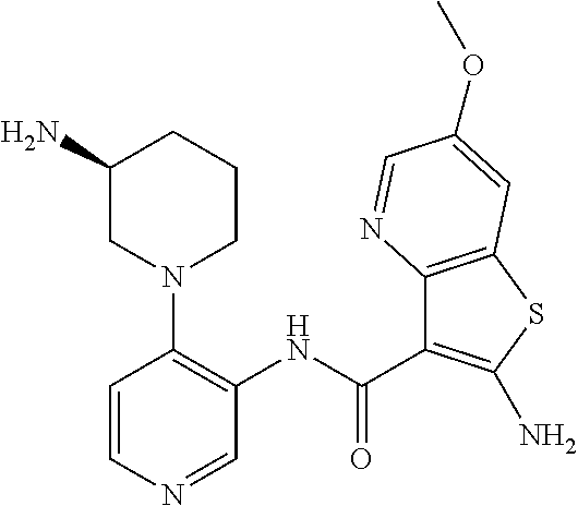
C1=CN=CC(NC(=O)C2=C(N)SC3=C2N=CC(OC)=C3)=C1N1CCCC(N)C1
